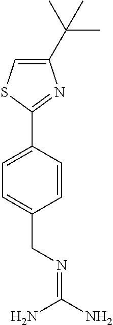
C1=C(C2=NC(C(C)(C)C)=CS2)C=CC(CN=C(N)N)=C1
